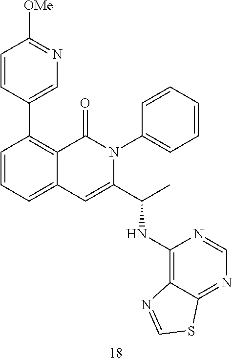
C1=CC(C2=C3C(=CC=C2)C=C(C(C)NC2=C4C(=NC=N2)SC=N4)N(C2=CC=CC=C2)C3=O)=CN=C1[OMe]
